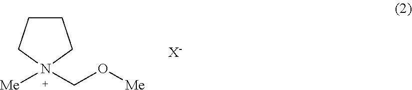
C1CCN([Me])(CO[Me])C1.[X-]
